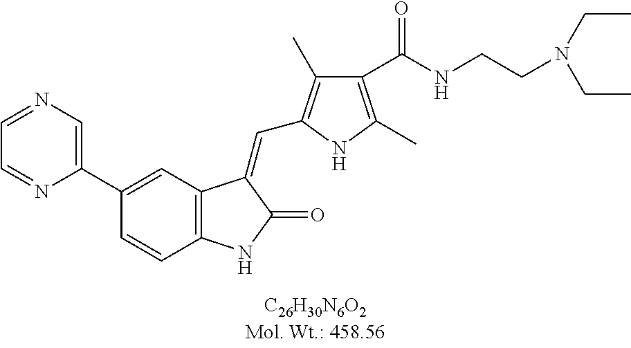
C1(C2=CC3=C(C=C2)NC(=O)C3=CC2=C(C)C(C(NCCN(CC)CC)=O)=C(C)N2)=CN=CC=N1
